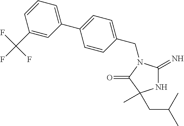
C1(CN2C(=N)NC(C)(CC(C)C)C2=O)=CC=C(C2=CC=CC(C(F)(F)F)=C2)C=C1
